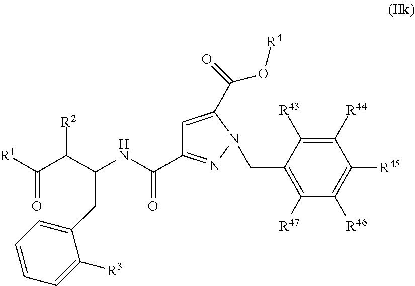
C1=C(C(O[R4])=O)N(CC2=C([R47])C([R46])=C([R45])C([R44])=C2[R43])N=C1C(NC(C(C([R1])=O)[R2])CC1=CC=CC=C1[R3])=O
